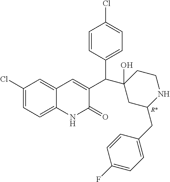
[R*].C1(Cl)=CC=C2C(=C1)C=C(C(C1(O)CC(CC3=CC=C(F)C=C3)NCC1)C1=CC=C(Cl)C=C1)C(=O)N2
